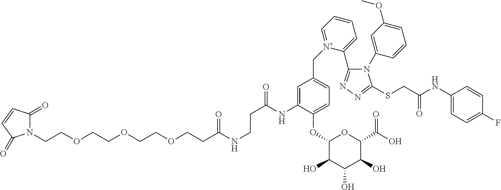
N1(CCOCCOCCOCCC(NCCC(=O)NC2=CC(C[N+]3=CC=CC=C3C3=NN=C(SCC(NC4=CC=C(F)C=C4)=O)N3C3=CC(OC)=CC=C3)=CC=C2OC2C(O)C(O)C(O)C(C(O)=O)O2)=O)C(=O)C=CC1=O
